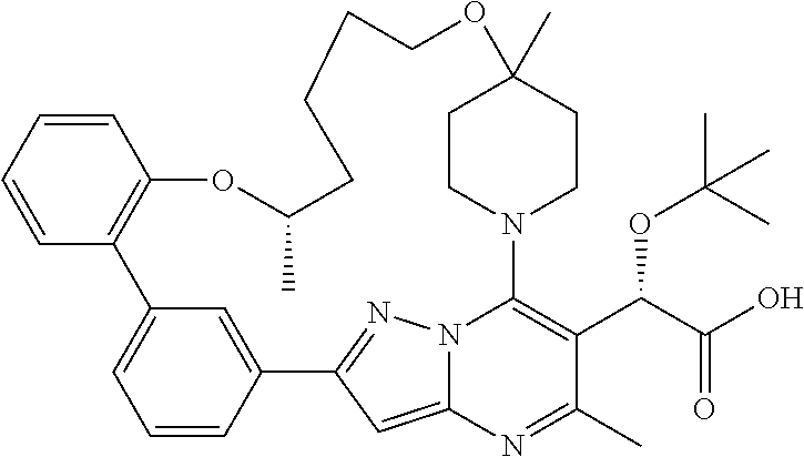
C1=CC2=CC(=C1)C1=C(C=CC=C1)OC(C)CCCCOC1(C)CCN(C3=C(C(C(O)=O)OC(C)(C)C)C(C)=NC4=CC2=NN43)CC1
